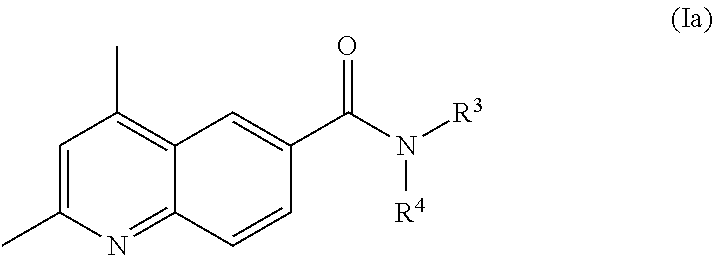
C1=C(C)N=C2C(=C1C)C=C(C(N([R3])[R4])=O)C=C2
